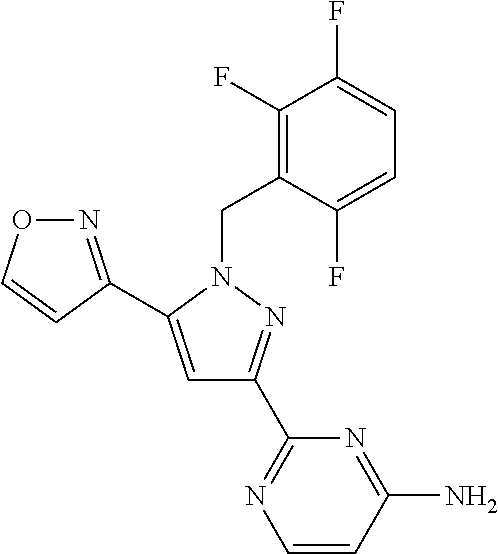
N1=C(C2=CC(C3=NC=CC(N)=N3)=NN2CC2=C(F)C(F)=CC=C2F)C=CO1
